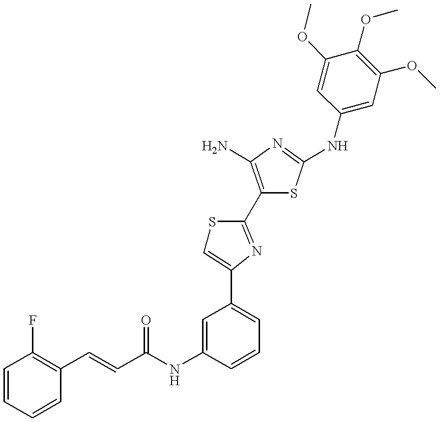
C(NC1=CC(C2=CSC(C3=C(N)N=C(NC4=CC(OC)=C(OC)C(OC)=C4)S3)=N2)=CC=C1)(=O)C=CC1=C(F)C=CC=C1
